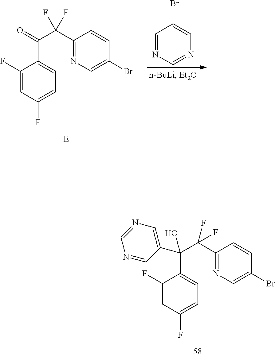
C1(F)=CC(F)=CC=C1C(C(C1=NC=C(Br)C=C1)(F)F)(C1=CN=CN=C1)O.C1(F)=CC(F)=CC=C1C(C(C1=NC=C(Br)C=C1)(F)F)=O.C1=NC=NC=C1Br
